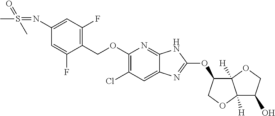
C1(COC2=C(Cl)C=C3C(=N2)NC(OC2C4([H])C([H])(OC2)C(O)CO4)=N3)=C(F)C=C(N=S(C)(C)=O)C=C1F
